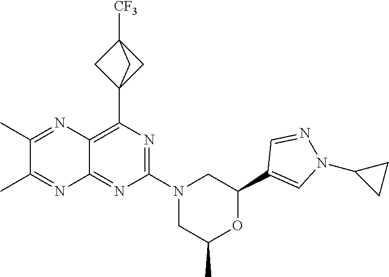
C12=NC(N3CC(C)OC(C4=CN(C5CC5)N=C4)C3)=NC(C34CC([CF3])(C3)C4)=C1N=C(C)C(C)=N2
